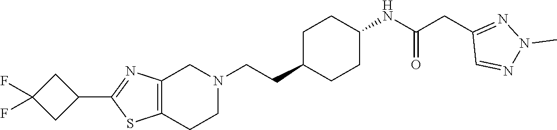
C1C(CCN2CC3=C(CC2)SC(C2CC(F)(F)C2)=N3)CCC(NC(CC2=NN(C)N=C2)=O)C1
